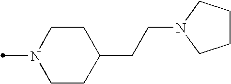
C1CN(C)CCC1CCN1CCCC1
